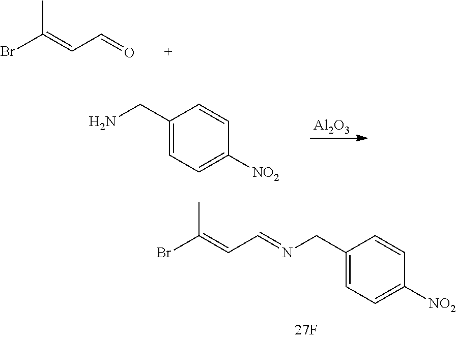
BrC(=CC=NCC1=CC=C([NO2])C=C1)C.BrC(=CC=O)C.[Al2O3].C1(CN)=CC=C([NO2])C=C1
